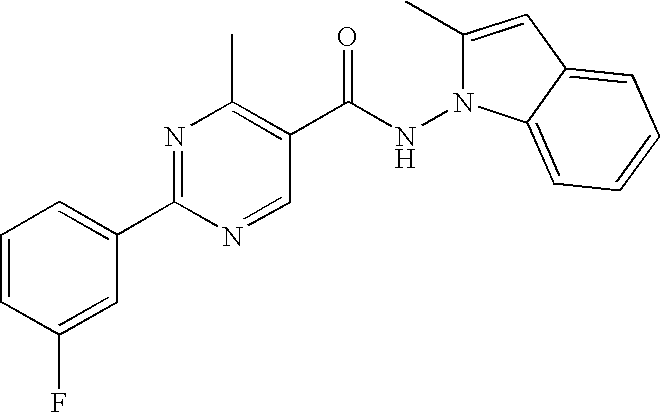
C1=CC(F)=CC(C2=NC(C)=C(C(NN3C(C)=CC4=CC=CC=C34)=O)C=N2)=C1
